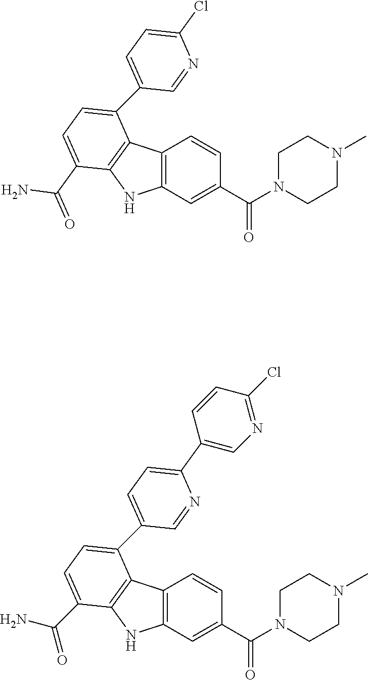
C1(Cl)=CC=C(C2=CC=C(C(=O)N)C3=C2C2=C(N3)C=C(C(N3CCN(C)CC3)=O)C=C2)C=N1.C1(C2=CN=C(Cl)C=C2)=CC=C(C2=CC=C(C(N)=O)C3=C2C2=C(N3)C=C(C(N3CCN(C)CC3)=O)C=C2)C=N1
